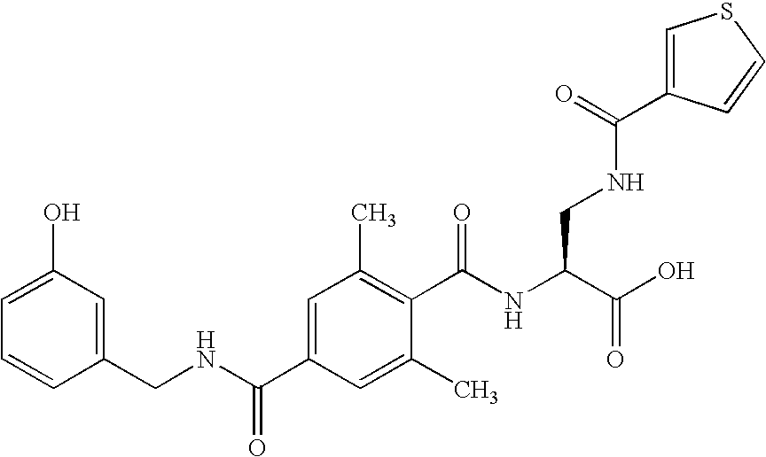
C1(O)=CC=CC(CNC(C2=CC(C)=C(C(NC(C(O)=O)CNC(=O)C3=CSC=C3)=O)C(C)=C2)=O)=C1
